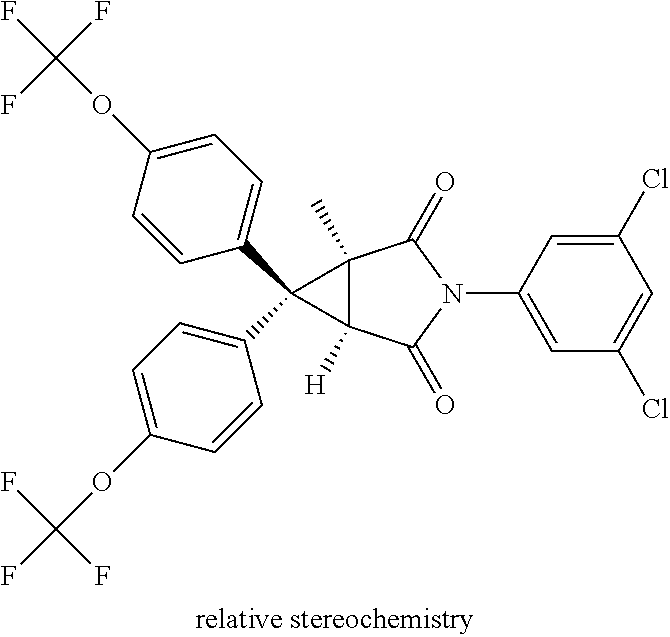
C1(Cl)=CC(N2C(=O)C3(C)C([H])(C2=O)C3(C2=CC=C(OC(F)(F)F)C=C2)C2=CC=C(OC(F)(F)F)C=C2)=CC(Cl)=C1
